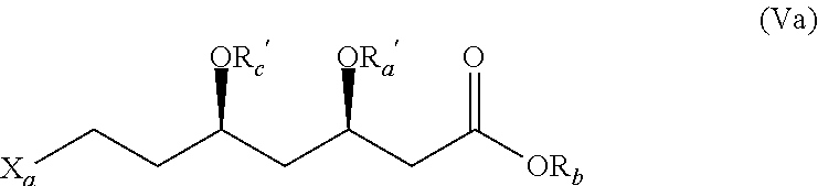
[Xa]CCC(CC(CC([ORb])=O)[ORa])[ORc]
